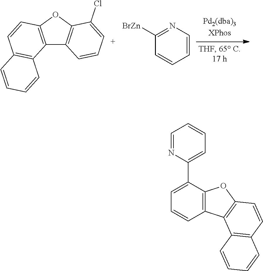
C12=C(OC3=C1C=CC=C3Cl)C=CC1=C2C=CC=C1.C1([BrZn])=NC=CC=C1.C1=NC(C2=CC=CC3=C2OC2=C3C3=C(C=C2)C=CC=C3)=CC=C1
